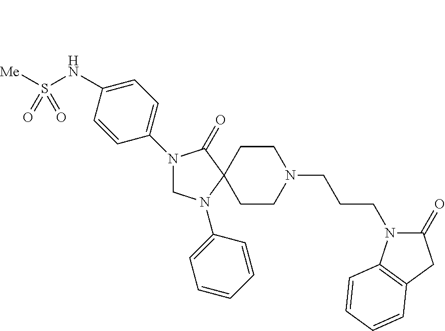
N1(C2=CC=C(NS([Me])(=O)=O)C=C2)CN(C2=CC=CC=C2)C2(C1=O)CCN(CCCN1C(=O)CC3=C1C=CC=C3)CC2
